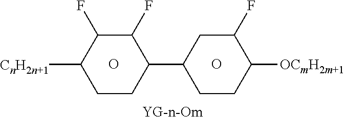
[YG-n-Om].O.O.[CnH2n+1]C1C(F)C(F)C(C2CC(F)C([OCmH2m+1])CC2)CC1
